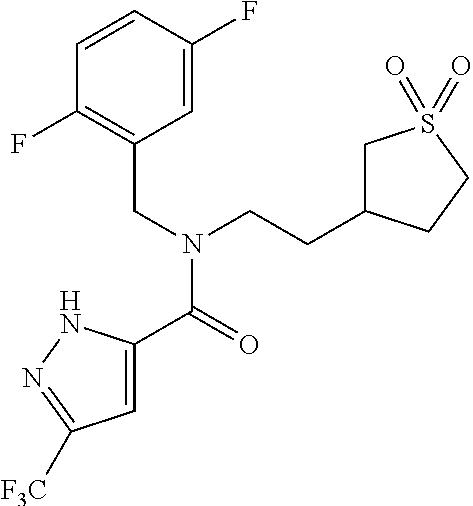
C1=C(C(N(CCC2CS(=O)(=O)CC2)CC2=C(F)C=CC(F)=C2)=O)NN=C1[F3C]
